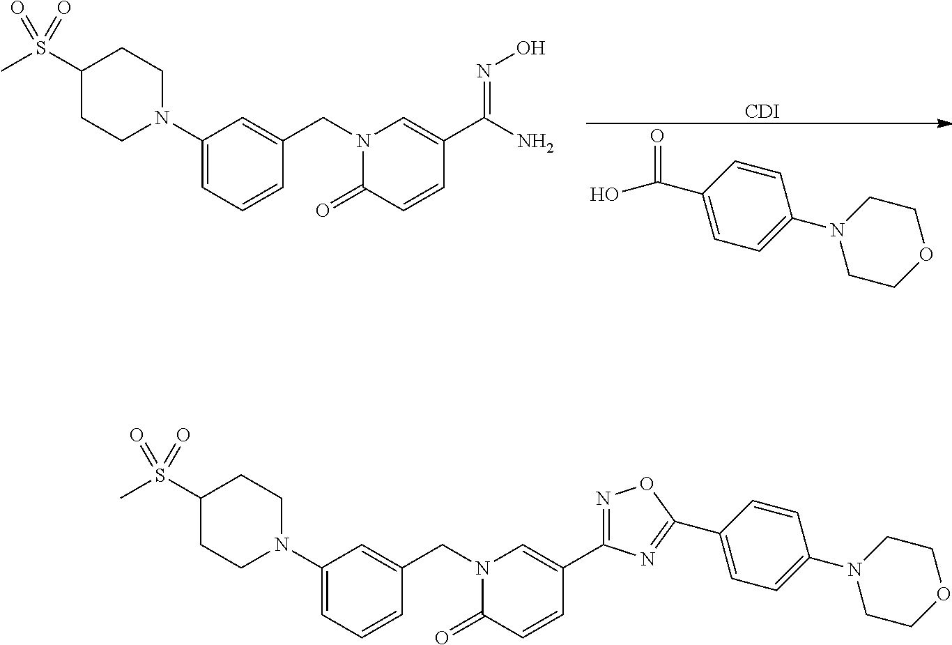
OC(C1=CC=C(N2CCOCC2)C=C1)=O.[CDI].C1(N2CCC(S(C)(=O)=O)CC2)=CC=CC(CN2C(=O)C=CC(C(N)=NO)=C2)=C1.C1(N2CCC(S(C)(=O)=O)CC2)=CC=CC(CN2C(=O)C=CC(C3=NOC(C4=CC=C(N5CCOCC5)C=C4)=N3)=C2)=C1
